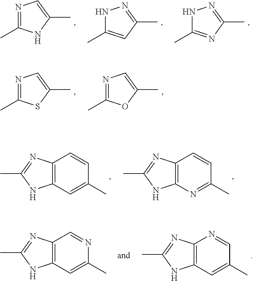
N1C(C)=NC(C)=N1.N1C(C)=CC(C)=N1.N1=C(C)NC(C)=C1.N1=C(C)SC(C)=C1.N1=C(C)OC(C)=C1.C12=C(C=C(C)C=C1)NC(C)=N2.C12=C(N=C(C)C=C1)NC(C)=N2.C12=C(C=C(C)C=N1)NC(C)=N2.C12=C(C=C(C)N=C1)NC(C)=N2
